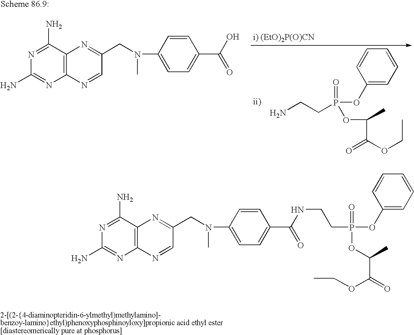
C1(N)=NC2=C(C(N)=N1)N=C(CN(C)C1=CC=C(C(O)=O)C=C1)C=N2.NCCP(OC1=CC=CC=C1)(OC(C(OCC)=O)C)=O.C1(N)=NC2=C(C(N)=N1)N=C(CN(C)C1=CC=C(C(NCCP(=O)(OC(C(=O)OCC)C)OC3=CC=CC=C3)=O)C=C1)C=N2
